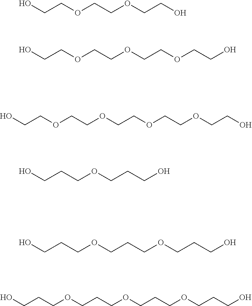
OCCOCCOCCO.OCCOCCOCCOCCO.OCCOCCOCCOCCOCCO.OCCCOCCCO.OCCCOCCCOCCCO.OCCCOCCCOCCCOCCCO
